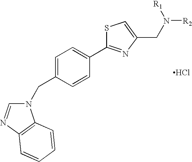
Cl.N1(CC2=CC=C(C3=NC(CN([R2])[R1])=CS3)C=C2)C=NC2=C1C=CC=C2
